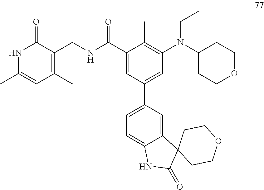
N1C(C)=CC(C)=C(CNC(C2=CC(C3=CC=C4C(=C3)C3(C(=O)N4)CCOCC3)=CC(N(C3CCOCC3)CC)=C2C)=O)C1=O
